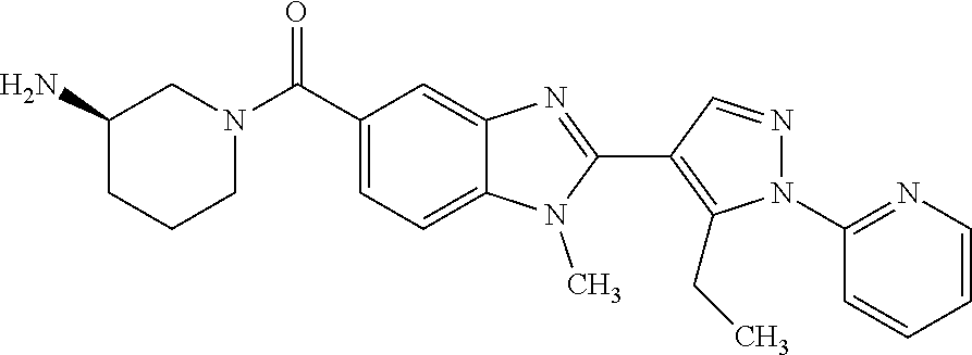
N1=CC(C2=NC3=CC(C(N4CCCC(N)C4)=O)=CC=C3N2C)=C(CC)N1C1=NC=CC=C1
